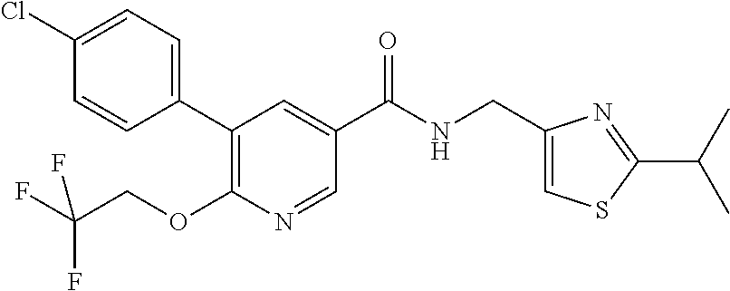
C1(Cl)=CC=C(C2=C(OCC(F)(F)F)N=CC(C(NCC3=CSC(C(C)C)=N3)=O)=C2)C=C1
